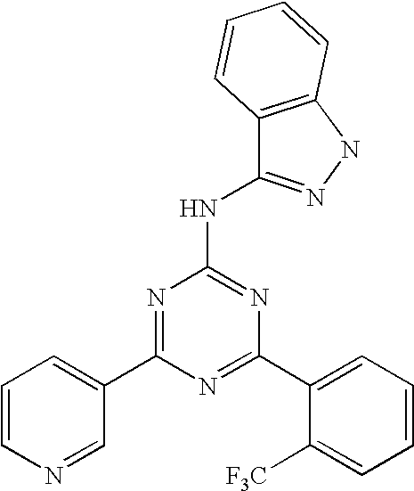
N1=C(C2=CC=CC=C2[F3C])N=C(NC2=NNC3=C2C=CC=C3)N=C1C1=CC=CN=C1
